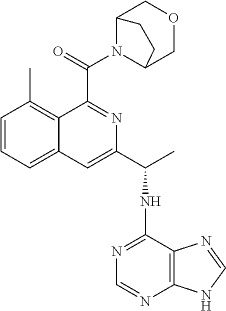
CC1=C2C(=CC=C1)C=C(C(C)NC1=NC=NC3=C1N=CN3)N=C2C(N1C2COCC1CC2)=O
